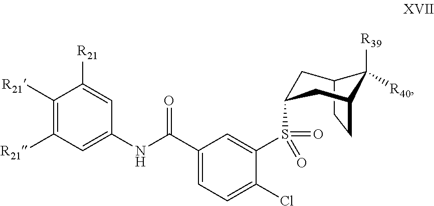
C12CCC(CC(S(C3=CC(C(NC4=CC([R21])=C([R21])C([R21])=C4)=O)=CC=C3Cl)(=O)=O)C1)C2([R39])[R40]
